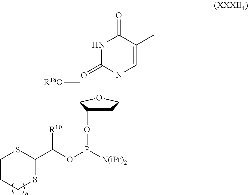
C1=C(C)C(=O)NC(=O)N1C1CC(OP(OC(C2SCCCS2)[R10])[N(iPr)2])C(C[R18O])O1
